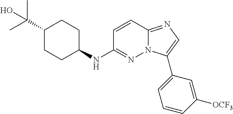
C1(C(C)(C)O)CCC(NC2=NN3C(=NC=C3C3=CC=CC([OCF3])=C3)C=C2)CC1
